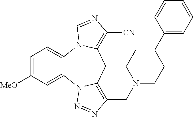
C1=C([MeO])C=C2C(=C1)N1C(=C([CN])N=C1)CC1=C(CN3CCC(C4=CC=CC=C4)CC3)N=NN21
